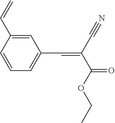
C1=C(C=C)C=CC=C1C=C(C#N)C(=O)OCC
